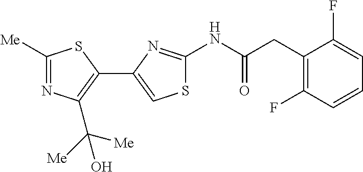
N(C(=O)CC1=C(F)C=CC=C1F)C1=NC(C2=C(C([Me])([Me])O)N=C([Me])S2)=CS1
